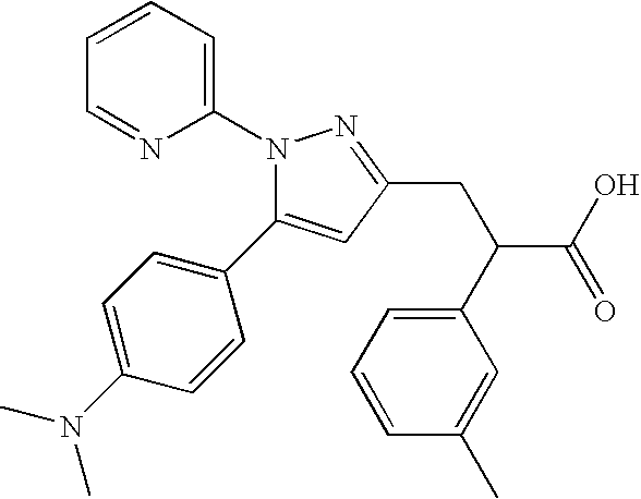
C1=CC=C(N2C(C3=CC=C(N(C)C)C=C3)=CC(CC(C(O)=O)C3=CC=CC(C)=C3)=N2)N=C1
